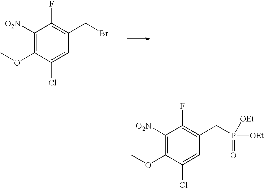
C1([O2N])=C(OC)C(Cl)=CC(CBr)=C1F.C1([O2N])=C(OC)C(Cl)=CC(CP(=O)([OEt])[OEt])=C1F
